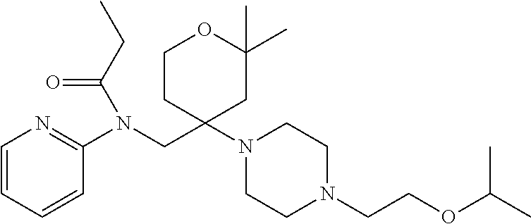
C1=CC=CC(N(CC2(N3CCN(CCOC(C)C)CC3)CC(C)(C)OCC2)C(CC)=O)=N1
